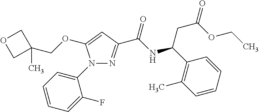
N1(C2=CC=CC=C2F)N=C(C(NC(CC(OCC)=O)C2=C(C)C=CC=C2)=O)C=C1OCC1(C)COC1
